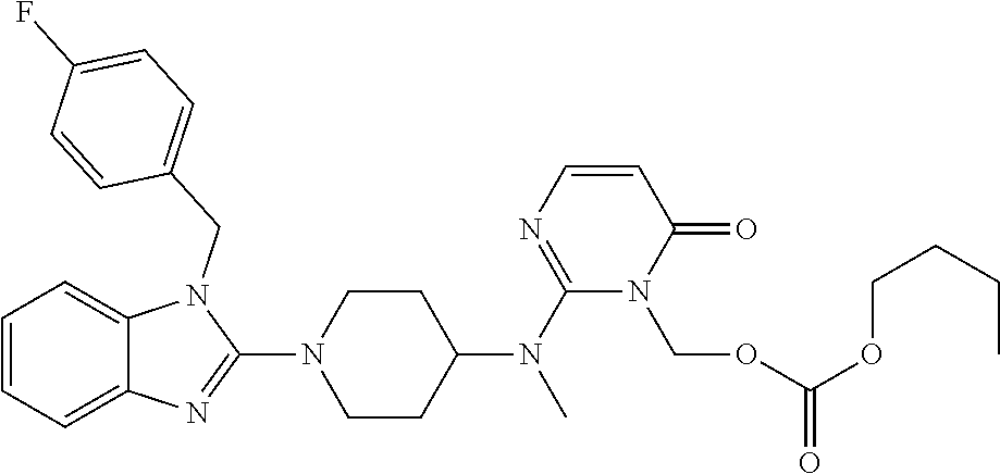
C1=CC=C2C(=C1)N(CC1=CC=C(F)C=C1)C(N1CCC(N(C3=NC=CC(=O)N3COC(=O)OCCCC)C)CC1)=N2
